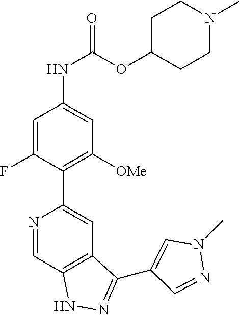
N1=CC2=C(C=C1C1=C([OMe])C=C(NC(=O)OC3CCN(C)CC3)C=C1F)C(C1=CN(C)N=C1)=NN2
